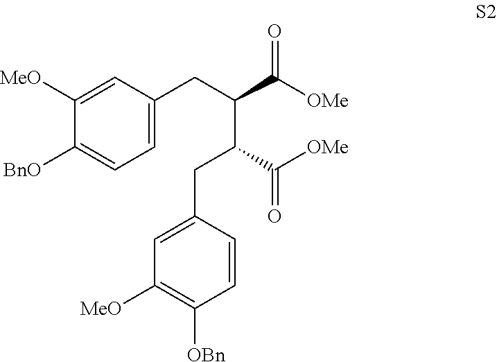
C1=C(CC(C([OMe])=O)C(CC2=CC([MeO])=C([OBn])C=C2)C([OMe])=O)C=C([MeO])C([BnO])=C1
